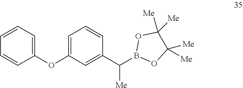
C1=CC=C(OC2=CC=CC(C(B3OC([Me])([Me])C([Me])([Me])O3)[Me])=C2)C=C1
